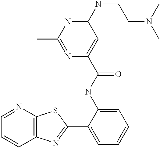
C1=NC2=C(C=C1)N=C(C1=CC=CC=C1NC(=O)C1=CC(NCCN(C)C)=NC(C)=N1)S2
